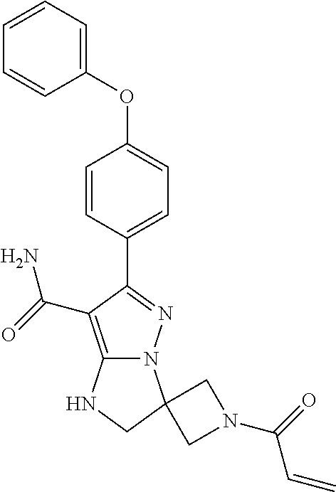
C1=CC=CC(OC2=CC=C(C3=NN4C(=C3C(N)=O)NCC43CN(C(=O)C=C)C3)C=C2)=C1
